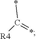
C([R4])(=*)*
